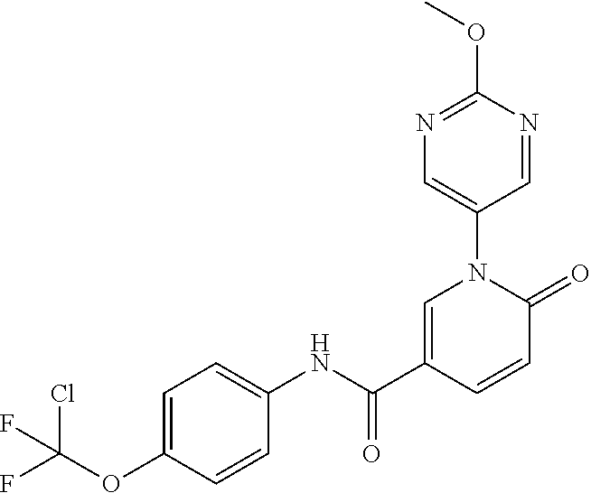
C1=C(C(NC2=CC=C(OC(F)(Cl)F)C=C2)=O)C=CC(=O)N1C1=CN=C(OC)N=C1
